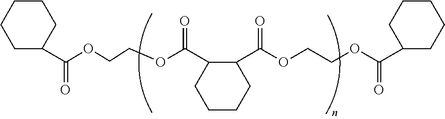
C1(C(OCCOC(C2CCCCC2C(OCCOC(C2CCCCC2)=O)=O)=O)=O)CCCCC1
